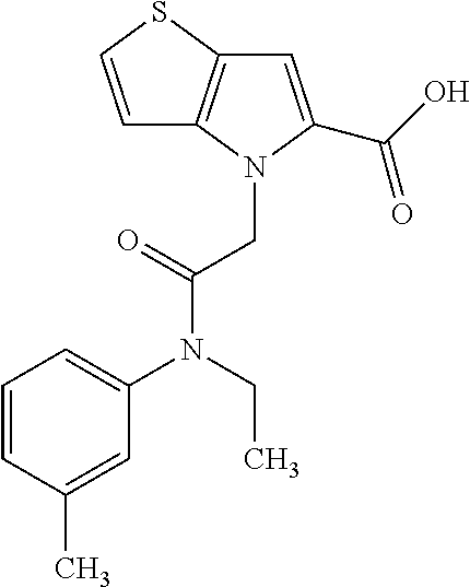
C1=CSC2=C1N(CC(N(C1=CC=CC(C)=C1)CC)=O)C(C(O)=O)=C2
